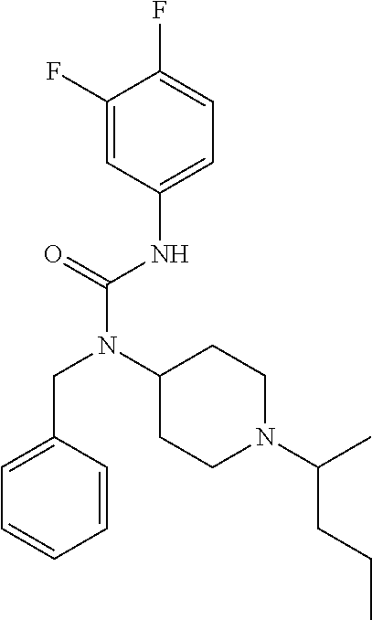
C1=C(CN(C(NC2=CC=C(F)C(F)=C2)=O)C2CCN(C(CCC)C)CC2)C=CC=C1
